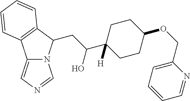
C12=CN=CN1C(CC(C1([H])CCC(OCC3=CC=CC=N3)CC1)O)C1=C2C=CC=C1
